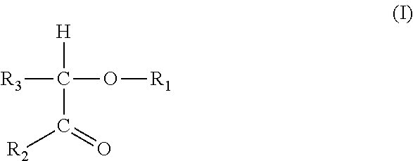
[R3]C(C(=O)[R2])([H])O[R1]
